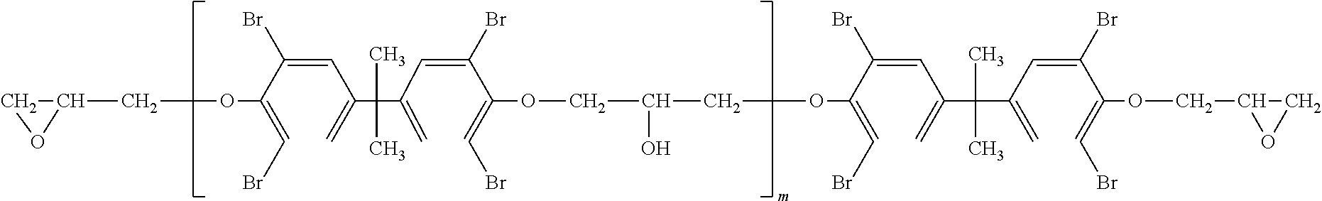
C1(COC(=CBr)C(=CC(=C)C(C)(C)C(=C)C=C(C(=CBr)OCC(O)COC(=CBr)C(=CC(=C)C(C)(C)C(=C)C=C(C(OCC2OC2)=CBr)Br)Br)Br)Br)CO1
